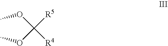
C(OC)([R4])([R5])OC
